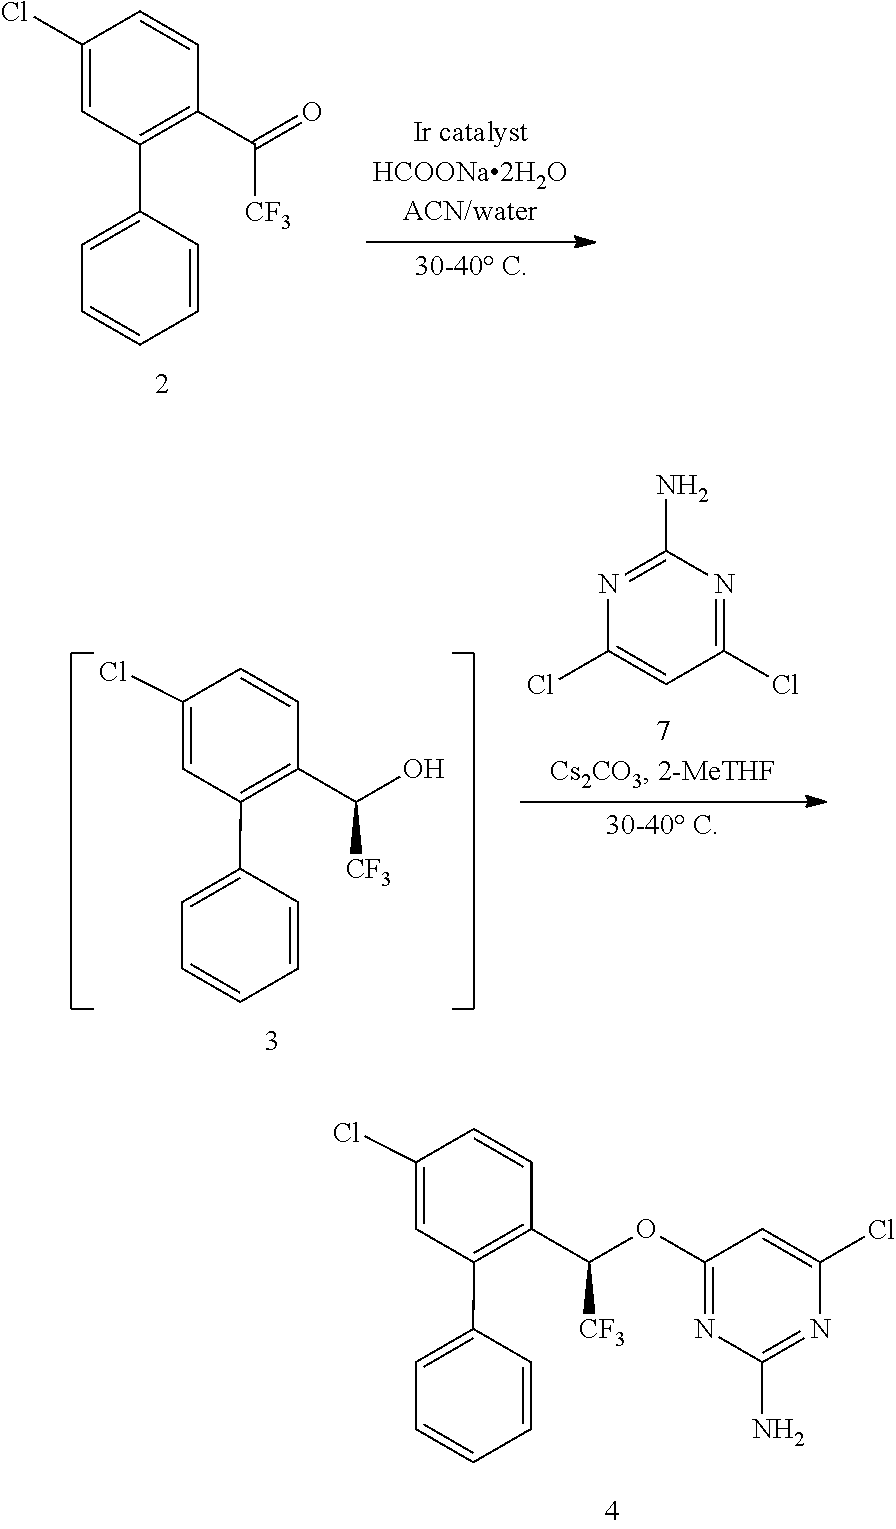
C1=C(Cl)C=CC(C([CF3])O)=C1C1=CC=CC=C1.N1=C(N)N=C(Cl)C=C1Cl.C1=C(Cl)C=CC(C([CF3])OC2=NC(N)=NC(Cl)=C2)=C1C1=CC=CC=C1.C1(Cl)=CC(C2=CC=CC=C2)=C(C(=O)[CF3])C=C1
